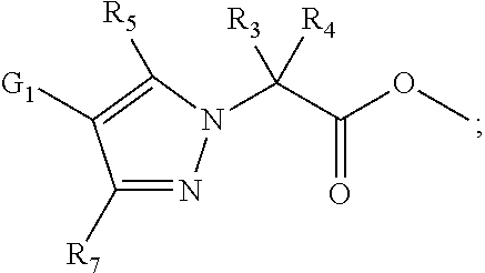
C(C(OC)=O)([R4])(N1N=C([R7])C([G1])=C1[R5])[R3]
